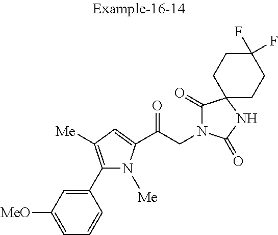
C1=C([MeO])C=C(C2=C([Me])C=C(C(CN3C(=O)C4(NC3=O)CCC(F)(F)CC4)=O)N2[Me])C=C1
